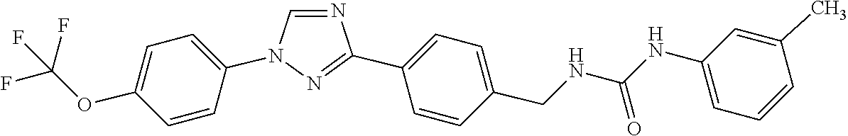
N1=CN(C2=CC=C(OC(F)(F)F)C=C2)N=C1C1=CC=C(CNC(NC2=CC=CC(C)=C2)=O)C=C1
